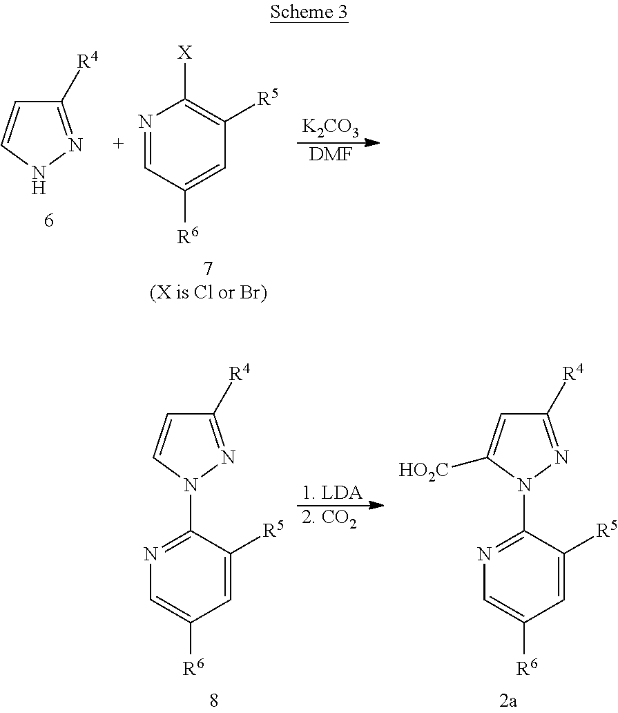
C1([R4])=NNC=C1.N1=CC([R6])=CC([R5])=C1[X].[K2CO3].[DMF].C1([R4])=NN(C2=NC=C([R6])C=C2[R5])C=C1.[1. LDA].[2. CO2].C1([R4])=NN(C2=NC=C([R6])C=C2[R5])C([HO2C])=C1
